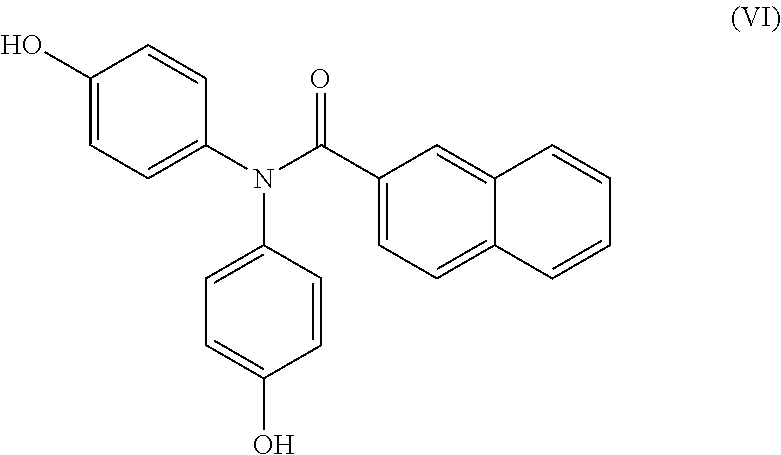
C1=C(N(C(C2=CC=C3C(=C2)C=CC=C3)=O)C2=CC=C(O)C=C2)C=CC(O)=C1
